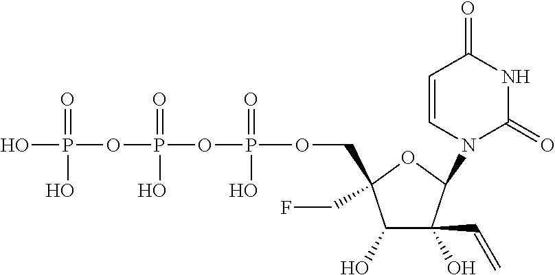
C1(O)C(O)(C=C)C(N2C(=O)NC(=O)C=C2)OC1(COP(OP(OP(O)(=O)O)(=O)O)(=O)O)CF
